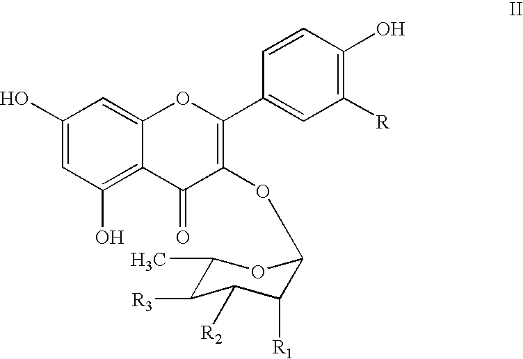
C1(O)=CC(O)=C2C(=C1)OC(C1=CC([R])=C(O)C=C1)=C(OC1C([R1])C([R2])C([R3])C(C)O1)C2=O
